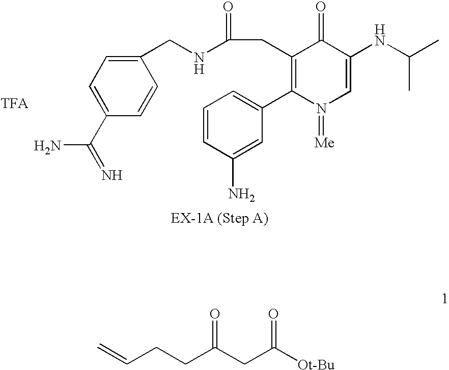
C1(CNC(CC2=C(C3=CC=CC(N)=C3)N(=[Me])C=C(NC(C)C)C2=O)=O)=CC=C(C(=N)N)C=C1.C=CCCC(CC([Ot-Bu])=O)=O
